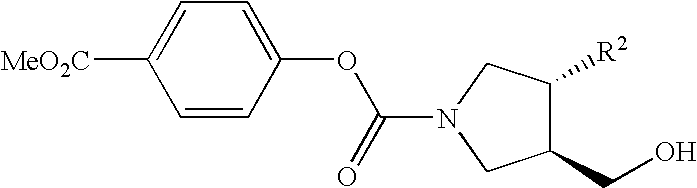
C1=CC(OC(N2CC(CO)C([R2])C2)=O)=CC=C1[MeO2C]
